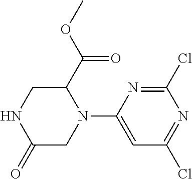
C1(N2C(C(=O)OC)CNC(=O)C2)=CC(Cl)=NC(Cl)=N1
